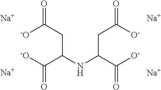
[-O]C(CC(C([-O])=O)NC(CC([O-])=O)C([O-])=O)=O.[Na].[Na].[Na].[Na]
